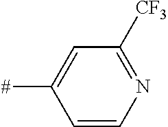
C1=CN=C([CF3])C=C1[#]
